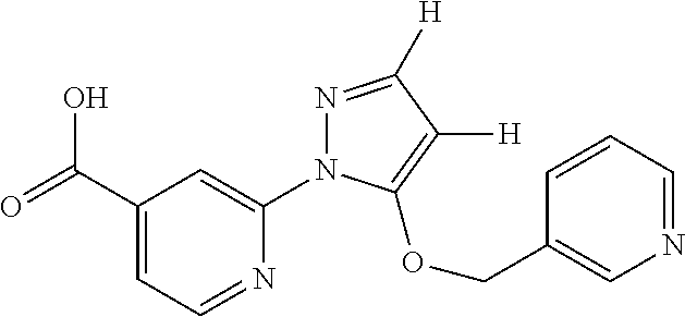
OC(C1=CC=NC(N2N=C([H])C([H])=C2OCC2=CN=CC=C2)=C1)=O
